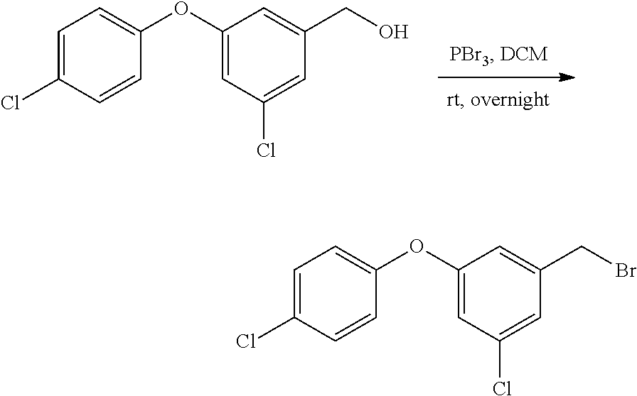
O(C1=CC=C(Cl)C=C1)C1=CC(Cl)=CC(CO)=C1.O(C1=CC=C(Cl)C=C1)C1=CC(Cl)=CC(CBr)=C1
